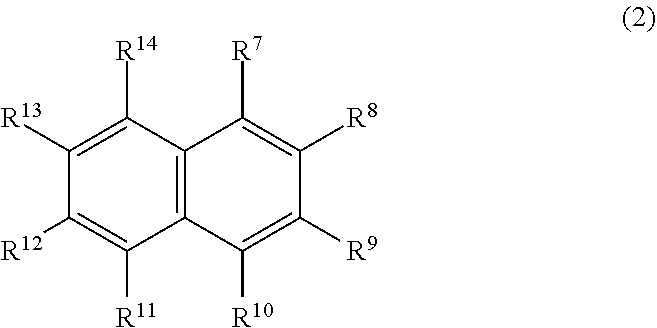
C12=C(C([R14])=C([R13])C([R12])=C1[R11])C([R7])=C([R8])C([R9])=C2[R10]
